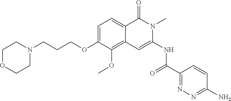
C1=C(OCCCN2CCOCC2)C(OC)=C2C(=C1)C(=O)N(C)C(NC(=O)C1=NN=C(N)C=C1)=C2
